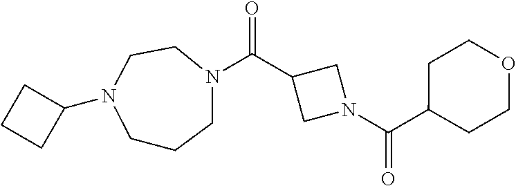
C(C1CN(C(C2CCOCC2)=O)C1)(=O)N1CCCN(C2CCC2)CC1
